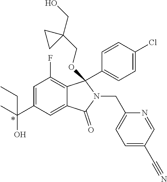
C1=C(C(O)(C)CC)C=C2C(=C1F)C(C1=CC=C(Cl)C=C1)(OCC1(CO)CC1)N(CC1=CC=C(C#N)C=N1)C2=O
